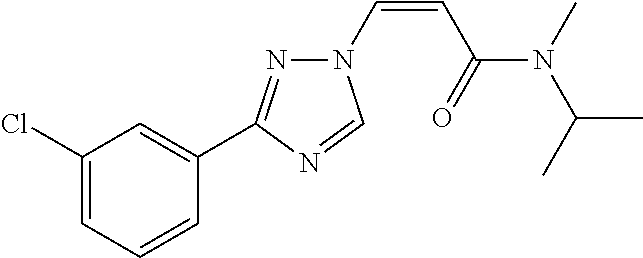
C1(Cl)=CC=CC(C2=NN(C=CC(=O)N(C(C)C)C)C=N2)=C1
